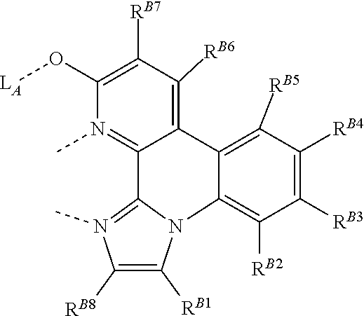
O(C1=C([RB7])C([RB6])=C2C(=N1C)C1=N(C)C([RB8])=C([RB1])N1C1=C([RB2])C([RB3])=C([RB4])C([RB5])=C21)[LA]
